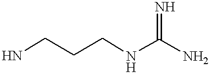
NCCCNC(N)=N
